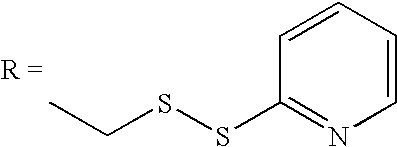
C1=CC=CN=C1SSCC
